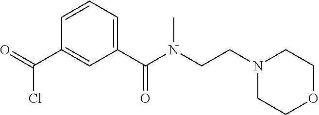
C1=CC=C(C(N(C)CCN2CCOCC2)=O)C=C1C(Cl)=O
